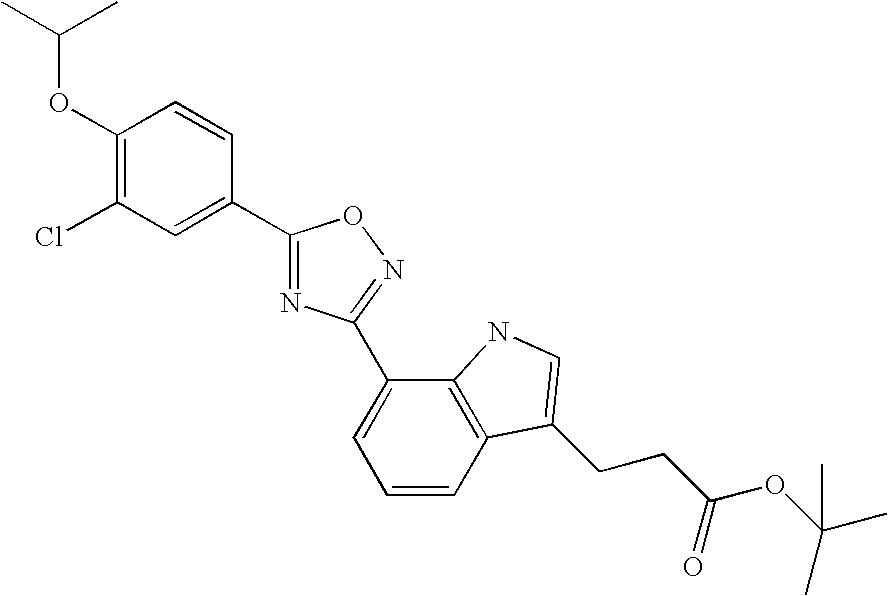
C1(OC(C)C)=C(Cl)C=C(C2=NC(C3=CC=CC4=C3NC=C4CCC(OC(C)(C)C)=O)=NO2)C=C1
